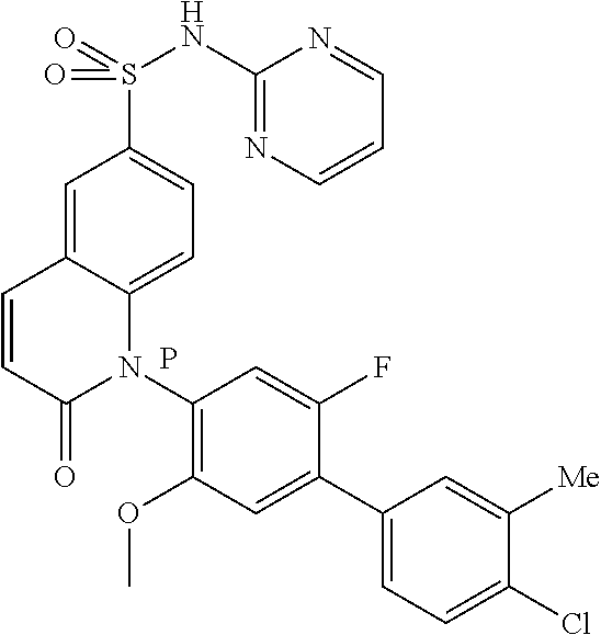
C12=CC(S(=O)(NC3=NC=CC=N3)=O)=CC=C1N(C1=C(OC)C=C(C3=CC=C(Cl)C([Me])=C3)C(F)=C1)C(=O)C=C2.P
